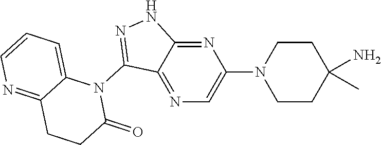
N1(C2=NNC3=NC(N4CCC(C)(N)CC4)=CN=C23)C2=CC=CN=C2CCC1=O
